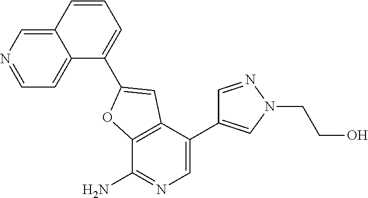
C12=C(C(C3=CN(CCO)N=C3)=CN=C1N)C=C(C1=CC=CC3=CN=CC=C13)O2
